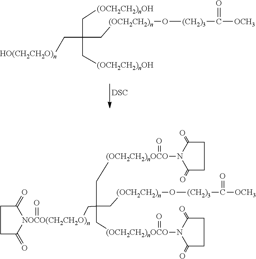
C(C(C[(OCH2CH2)n]O[(CH2)3]C([OCH3])=O)(C[(OCH2CH2)nOH])C[(OCH2CH2)nOH])[HO(CH2CH2O)n].[DSC].C(C[(OCH2CH2)n]O[(CH2)3]C([OCH3])=O)(C[(OCH2CH2)nOCO](=O)N1C(=O)CCC1=O)(C[(OCH2CH2)nOCO](=O)N1C(=O)CCC1=O)C[NOCO(CH2CH2O)n]1(=O)C(=O)CCC1=O
